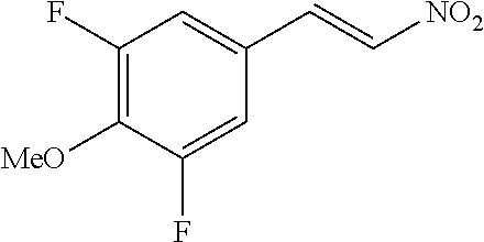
C1(F)=C([MeO])C(F)=CC(C=C[NO2])=C1
